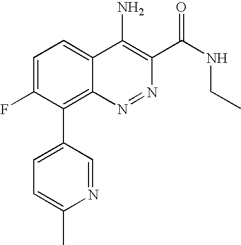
C1=C(F)C(C2=CC=C(C)N=C2)=C2C(=C1)C(N)=C(C(NCC)=O)N=N2
